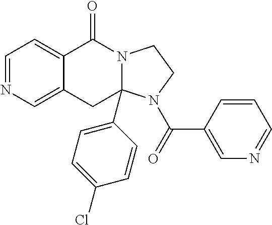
C1=NC=C2C(=C1)C(=O)N1CCN(C(=O)C3=CN=CC=C3)C1(C1=CC=C(Cl)C=C1)C2
